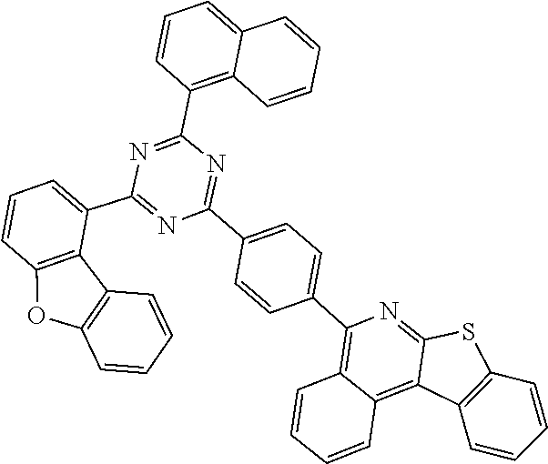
C1(C2=NC(C3=C4C(=CC=C3)C=CC=C4)=NC(C3=CC=CC4=C3C3=C(O4)C=CC=C3)=N2)=CC=C(C2=C3C=CC=CC3=C3C4=C(SC3=N2)C=CC=C4)C=C1
